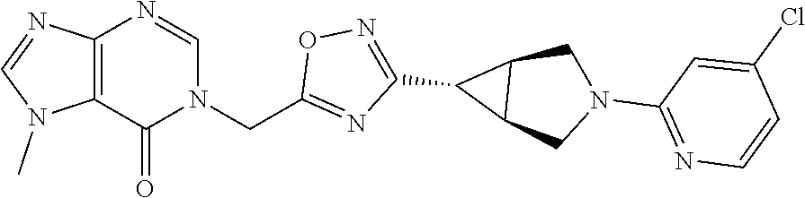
C12=C(N=CN1C)N=CN(CC1=NC(C3C4C3CN(C3=NC=CC(Cl)=C3)C4)=NO1)C2=O
